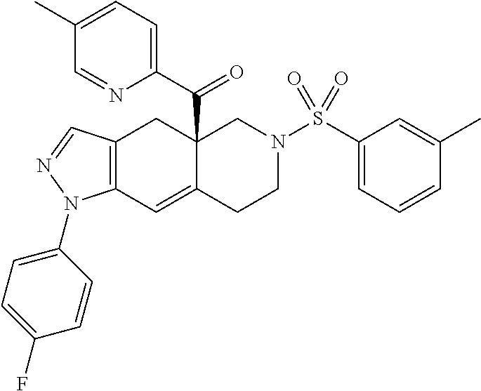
C12=C(C=C3C(C(=O)C4=CC=C(C)C=N4)(C1)CN(S(=O)(C1=CC=CC(C)=C1)=O)CC3)N(C1=CC=C(F)C=C1)N=C2
